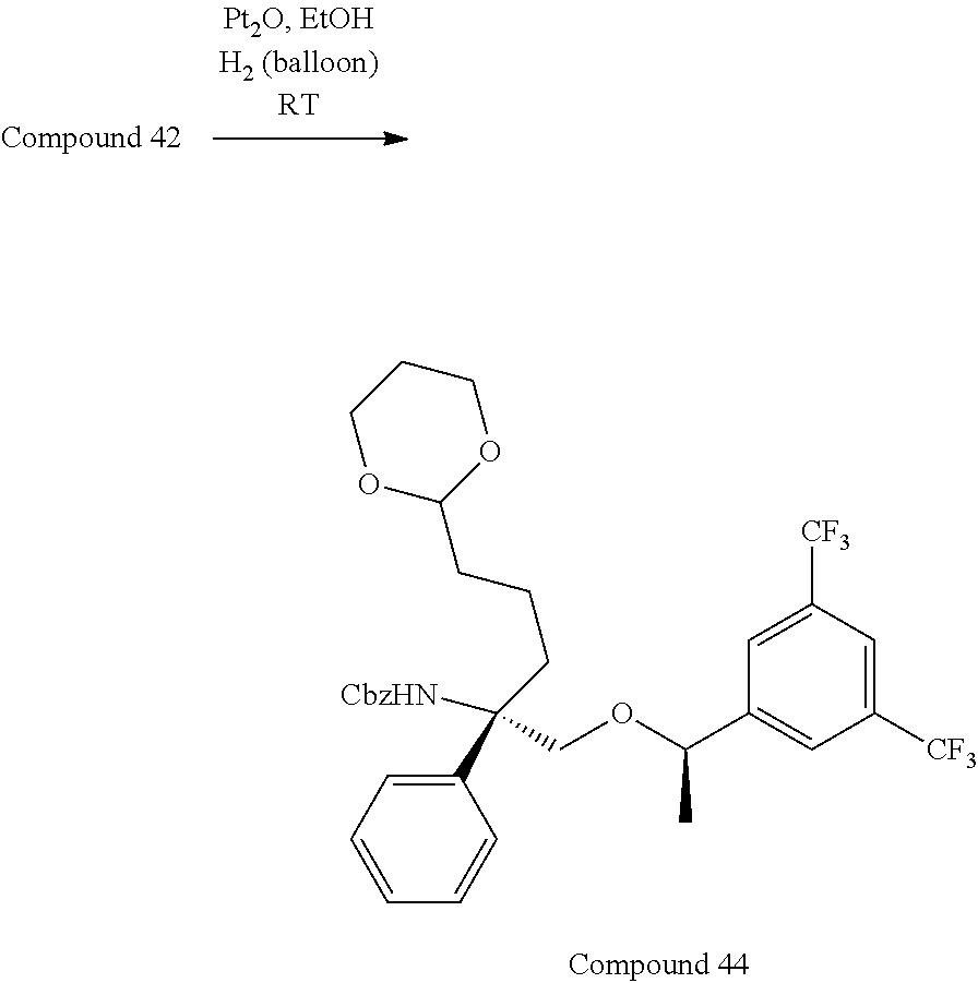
C1=CC=CC(C(COC(C2=CC([CF3])=CC([CF3])=C2)C)([CbzHN])CCCC2OCCCO2)=C1
